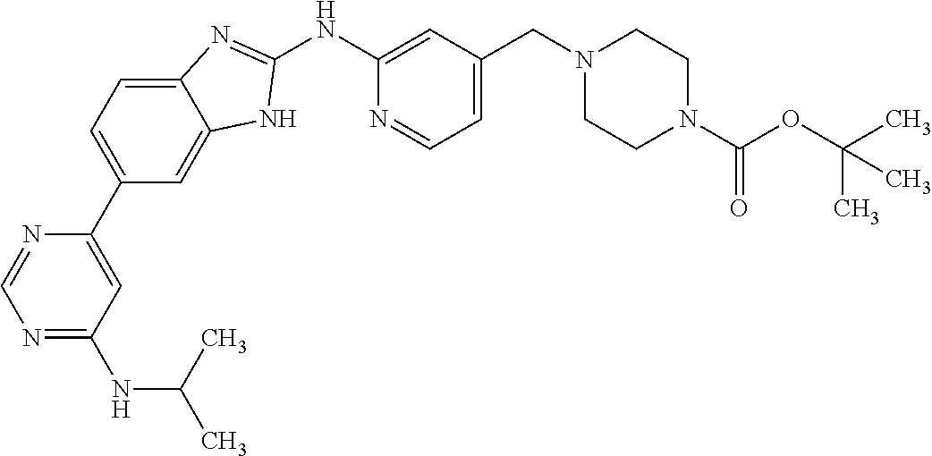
N1=C(NC(C)C)C=C(C2=CC=C3C(=C2)NC(NC2=CC(CN4CCN(C(OC(C)(C)C)=O)CC4)=CC=N2)=N3)N=C1
